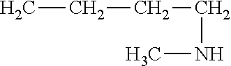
C(CC)CNC
